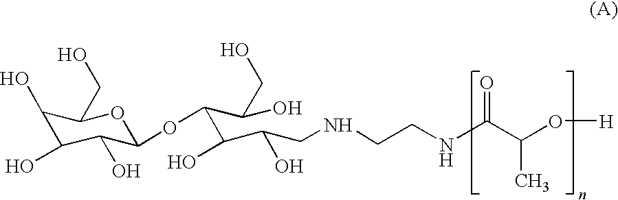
C1(O)C(O)C(O)C(OC(C(C(CNCCNC(C(O[H])C)=O)O)O)C(O)CO)OC1CO
